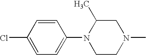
C1=CC(Cl)=CC=C1N1CCN(C)CC1C
